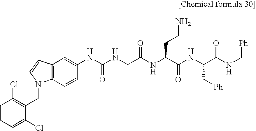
C12=C(C=CC(NC(NCC(NC(C(NC(C(=O)NC[Ph])C[Ph])=O)CCN)=O)=O)=C1)N(CC1=C(Cl)C=CC=C1Cl)C=C2
